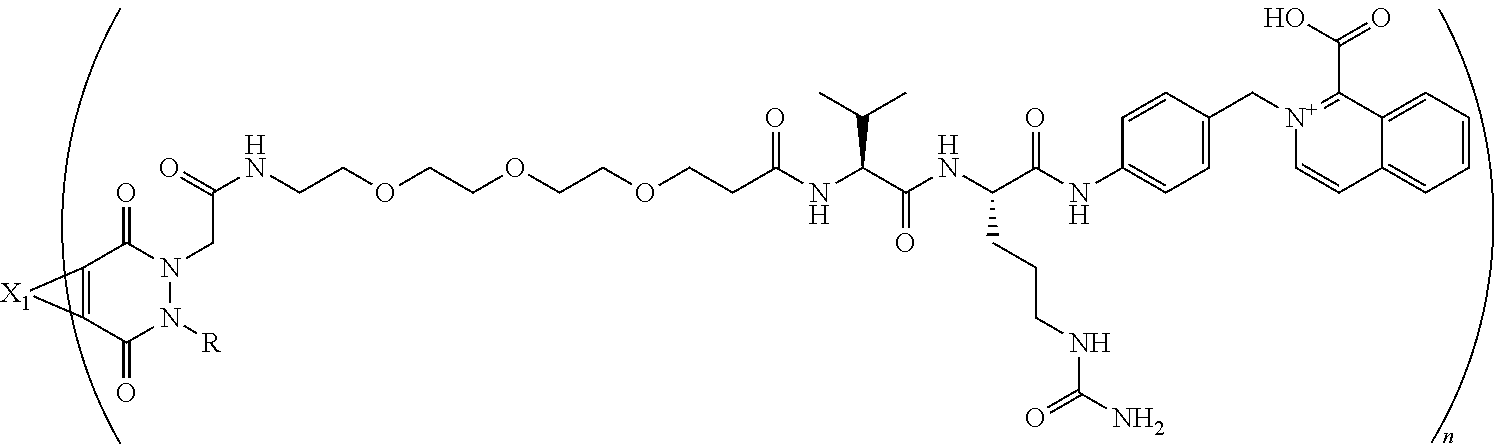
C(COCCOCCOCCC(NC(C(NC(C(NC1=CC=C(C[N+]2=C(C(O)=O)C3=CC=CC=C3C=C2)C=C1)=O)CCCNC(N)=O)=O)C(C)C)=O)NC(=O)CN1N([R])C(=O)C2=C(C1=O)[X1]2
